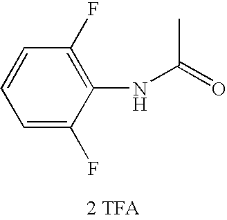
N(C(=O)C)C1=C(F)C=CC=C1F.[2 TFA]
